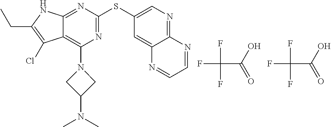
FC(C(O)=O)(F)F.N1=C(SC2=CN=C3C(=C2)N=CC=N3)N=C2C(=C1N1CC(N(C)C)C1)C(Cl)=C(CC)N2.FC(C(O)=O)(F)F
